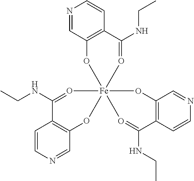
C1=CN=CC2=C1C(NCC)=O[Fe]13(O2)(OC2=C(C=CN=C2)C(NCC)=O1)O=C(NCC)C1=C(C=NC=C1)O3
